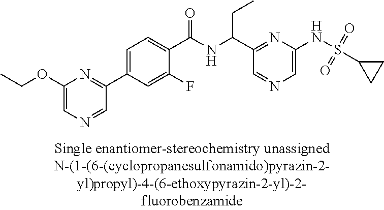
C1=C(NS(=O)(=O)C2CC2)N=C(C(NC(C2=CC=C(C3=NC(OCC)=CN=C3)C=C2F)=O)CC)C=N1
